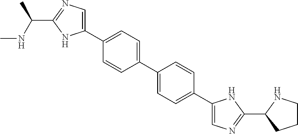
C1CNC(C2=NC=C(C3=CC=C(C4=CC=C(C5=CN=C(C(C)NC)N5)C=C4)C=C3)N2)C1
